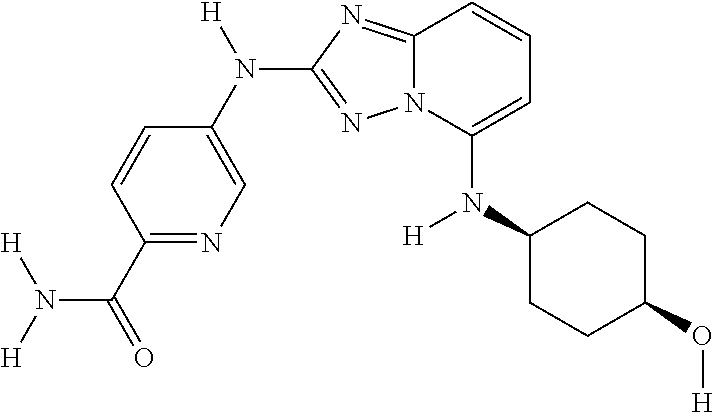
C1=CC(C(=O)N([H])[H])=NC=C1N([H])C1=NN2C(=N1)C=CC=C2N(C1CCC(O[H])CC1)[H]
